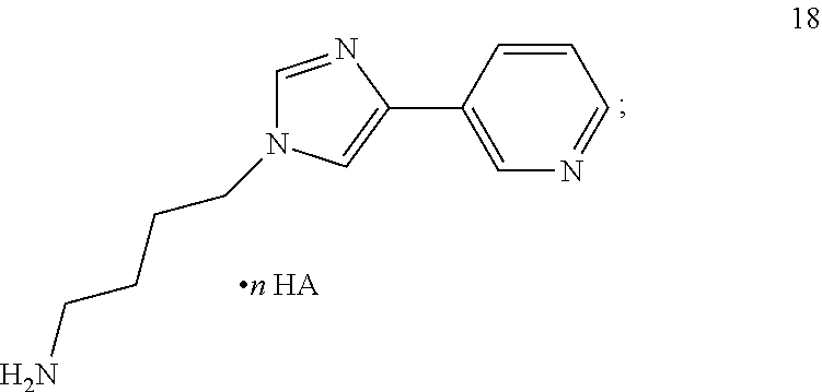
C1=NC(C2=CN=CC=C2)=CN1CCCCN
